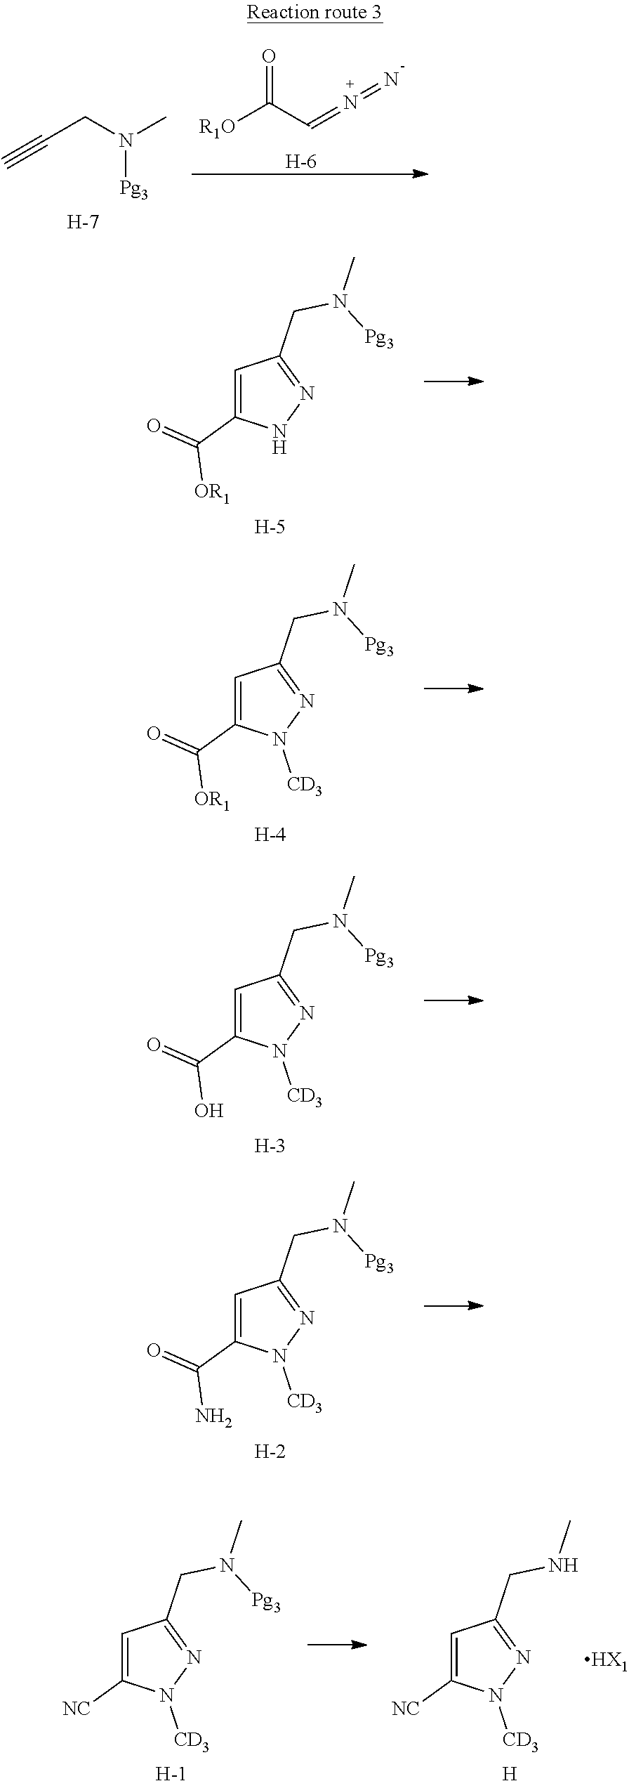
C(CN(C)[Pg3])#C.[H].O=C(C=N=N)[R1O].[H].C1=C(C(=O)[OR1])NN=C1CN([Pg3])C.[H].C1=C(C(=O)[OR1])N([CD3])N=C1CN([Pg3])C.[H].C1=C(C(=O)O)N([CD3])N=C1CN([Pg3])C.[H].C1=C(C(=O)N)N([CD3])N=C1CN([Pg3])C.[H].C1=C([NC])N([CD3])N=C1CN([Pg3])C.[H].[H].C1=C([NC])N([CD3])N=C1CNC.[HX1]
